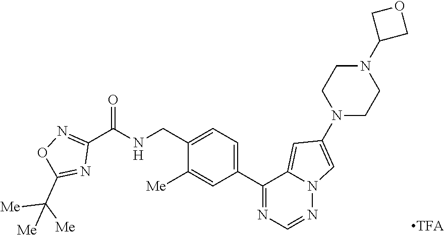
C1(CNC(C2=NOC(C([Me])([Me])[Me])=N2)=O)=CC=C(C2=NC=NN3C2=CC(N2CCN(C4COC4)CC2)=C3)C=C1[Me]
